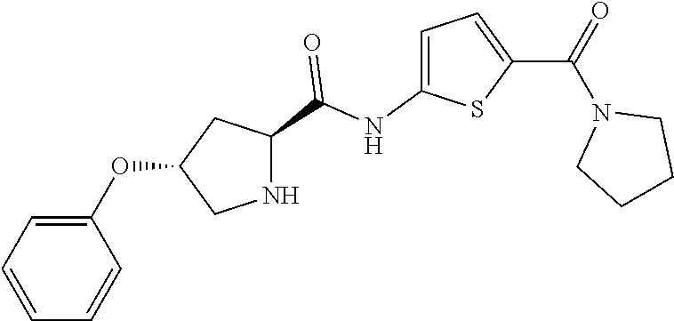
C1(OC2=CC=CC=C2)CNC(C(NC2=CC=C(C(=O)N3CCCC3)S2)=O)C1
